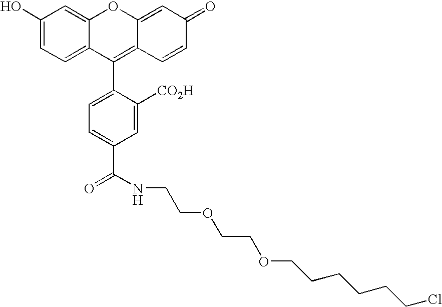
C1(O)=CC=C2C(=C1)OC1=CC(=O)C=CC1=C2C1=CC=C(C(=O)NCCOCCOCCCCCCCl)C=C1[CO2H]
